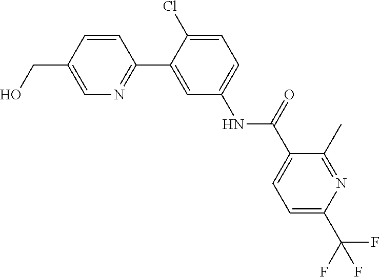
C1=CC(CO)=CN=C1C1=CC(NC(C2=CC=C(C(F)(F)F)N=C2C)=O)=CC=C1Cl
